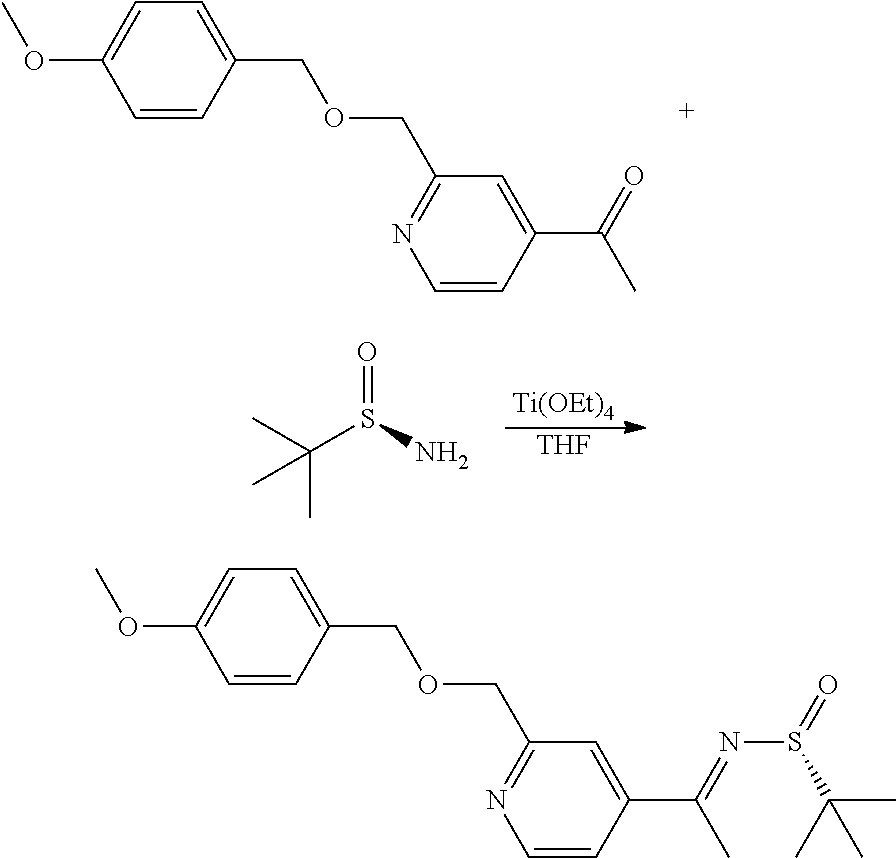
C1=CC(COCC2=NC=CC(C(C)=O)=C2)=CC=C1OC.[Ti(OEt)4].[THF].C(S(N)=O)(C)(C)C.C1=CC(COCC2=NC=CC(C(C)=NS(C(C)(C)C)=O)=C2)=CC=C1OC
